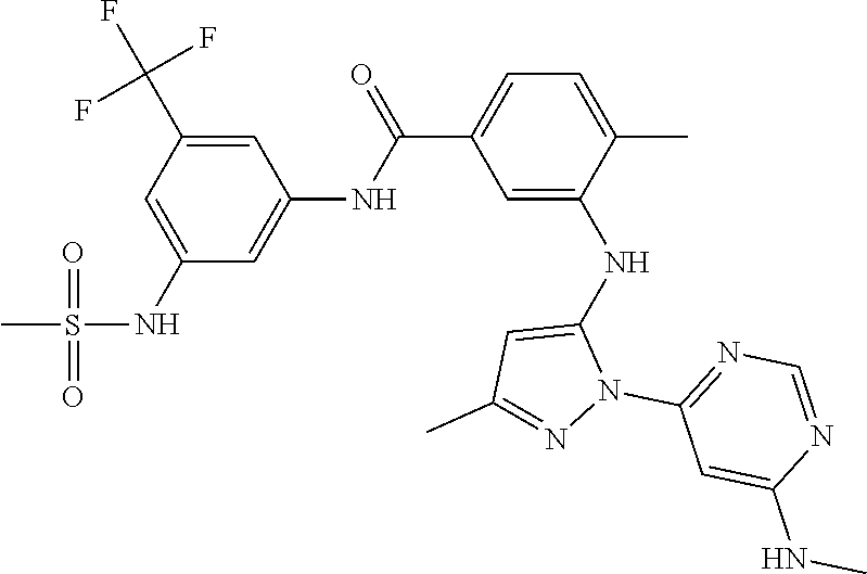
C1=C(NS(=O)(=O)C)C=C(NC(C2=CC=C(C)C(NC3=CC(C)=NN3C3=NC=NC(NC)=C3)=C2)=O)C=C1C(F)(F)F
